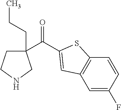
C1(C(=O)C2=CC3=C(C=CC(F)=C3)S2)(CCC)CCNC1
